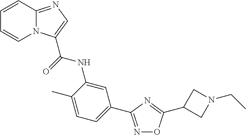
N1=C(C2=CC=C(C)C(NC(=O)C3=CN=C4N3C=CC=C4)=C2)N=C(C2CN(CC)C2)O1
